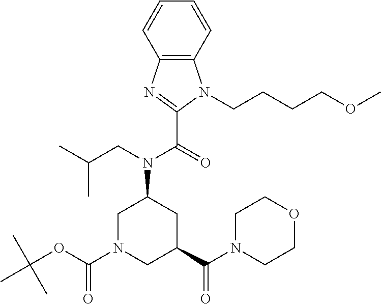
C12=C(N=C(C(=O)N(CC(C)C)C3CN(C(OC(C)(C)C)=O)CC(C(N4CCOCC4)=O)C3)N1CCCCOC)C=CC=C2
